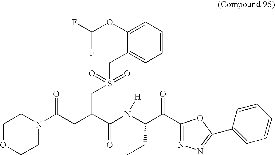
C1OCCN(C(CC(C(=O)N([H])C(CC)C(=O)C2=NN=C(C3=CC=CC=C3)O2)CS(=O)(=O)CC2=CC=CC=C2OC(F)F)=O)C1
